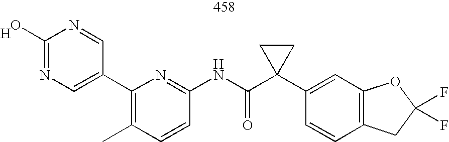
C1(O)=NC=C(C2=C(C)C=CC(NC(C3(C4=CC5=C(C=C4)CC(F)(F)O5)CC3)=O)=N2)C=N1.[H]
